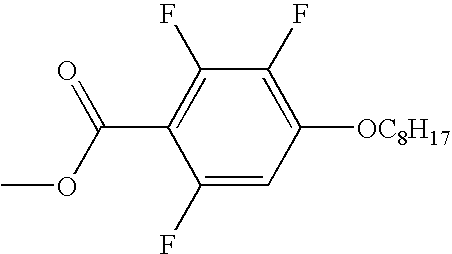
C1(F)=CC([OC8H17])=C(F)C(F)=C1C(OC)=O
